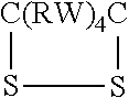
S1[C(RW)4C]S1
